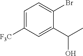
C1=C([F3C])C=C(C(C)O)C(Br)=C1
